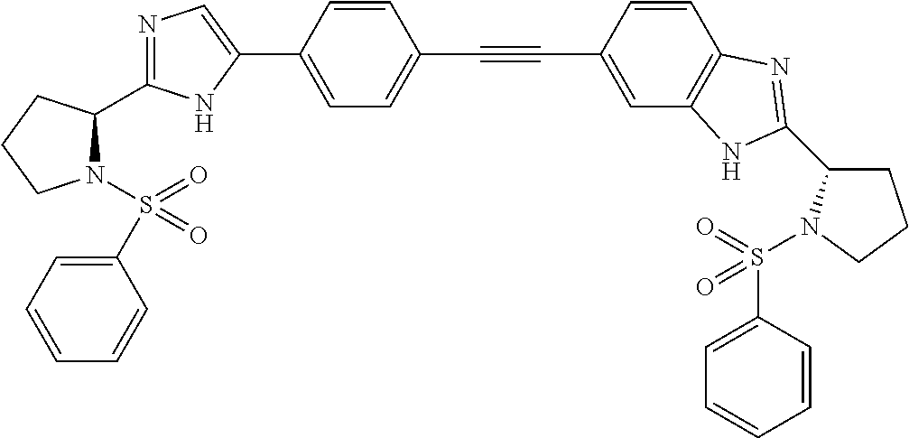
C1=C(C2=CN=C(C3N(S(=O)(C4=CC=CC=C4)=O)CCC3)N2)C=CC(C#CC2=CC3=C(C=C2)N=C(C2CCCN2S(=O)(C2=CC=CC=C2)=O)N3)=C1
